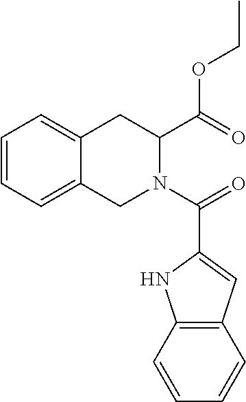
C1=CC=C2C(=C1)CC(C(OCC)=O)N(C(=O)C1=CC3=C(N1)C=CC=C3)C2
